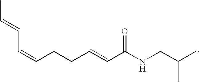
C(=CCCC=CC(NCC(C)C)=O)C=CC
